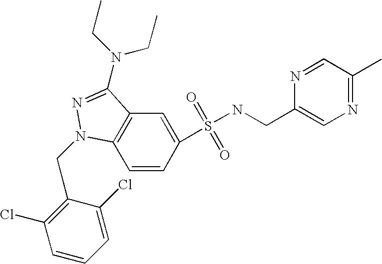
C1=CC(S(=O)(=O)NCC2=CN=C(C)C=N2)=CC2=C1N(CC1=C(Cl)C=CC=C1Cl)N=C2N(CC)CC
